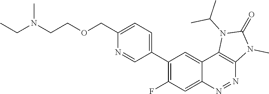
C1(C2=C(F)C=C3C(=C2)C2=C(N=N3)N(C)C(=O)N2C(C)C)=CC=C(COCCN(C)CC)N=C1
